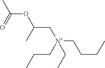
C(OC(=O)C)(C[N+](CCC)(CC)CCCC)C
